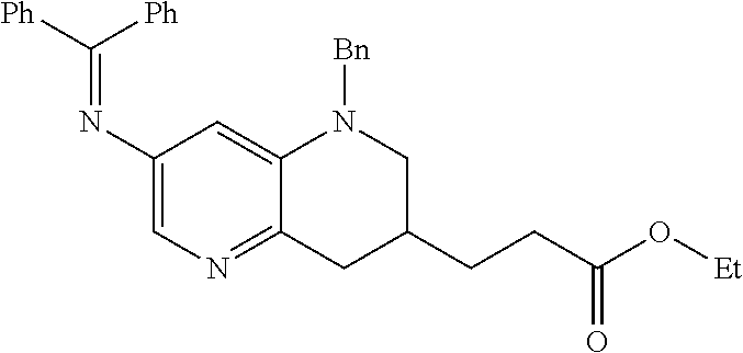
C1(N=C([Ph])[Ph])=CN=C2C(=C1)N([Bn])CC(CCC(O[Et])=O)C2
